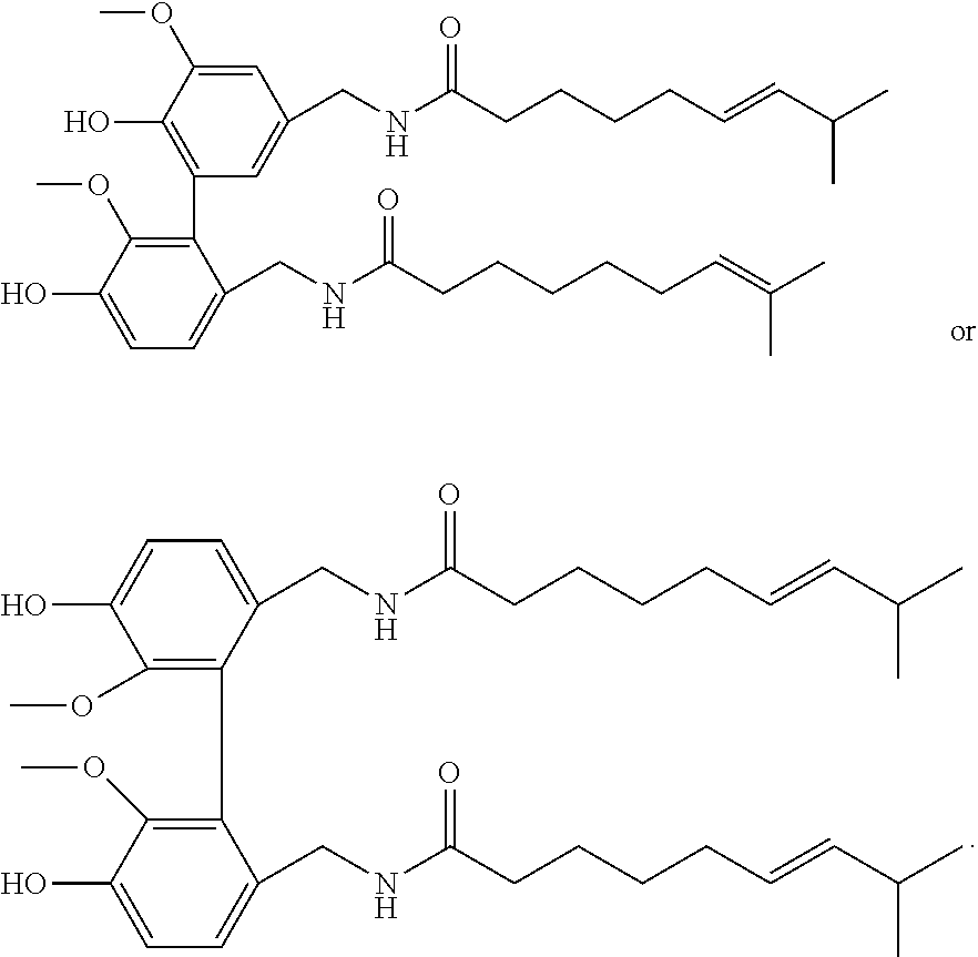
C1=C(OC)C(O)=C(C2=C(OC)C(O)=CC=C2CNC(CCCCCC=C(C)C)=O)C=C1CNC(CCCCC=CC(C)C)=O.C1=C(CNC(CCCCC=CC(C)C)=O)C(C2=C(OC)C(O)=CC=C2CNC(CCCCC=CC(C)C)=O)=C(OC)C(O)=C1
